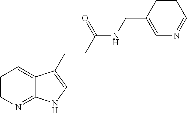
C1=CN=C2C(=C1)C(CCC(NCC1=CN=CC=C1)=O)=CN2
